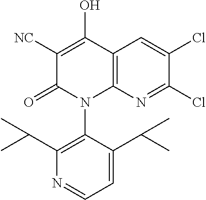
C1([NC])=C(O)C2=C(N(C3=C(C(C)C)N=CC=C3C(C)C)C1=O)N=C(Cl)C(Cl)=C2
